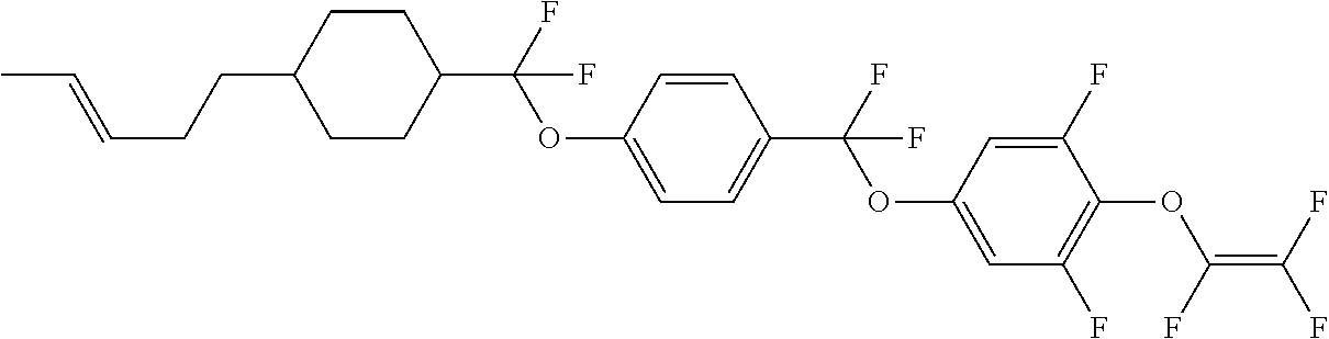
C(C1CCC(C(F)(OC2=CC=C(C(OC3=CC(F)=C(OC(=C(F)F)F)C(F)=C3)(F)F)C=C2)F)CC1)CC=CC
